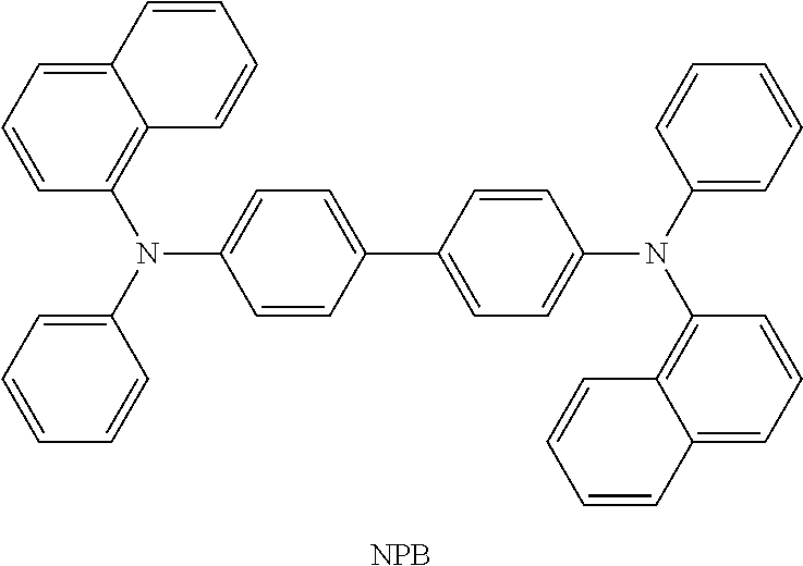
C1=CC(C2=CC=C(N(C3=C4C(=CC=C3)C=CC=C4)C3=CC=CC=C3)C=C2)=CC=C1N(C1=C2C(=CC=C1)C=CC=C2)C1=CC=CC=C1.[NPB]
